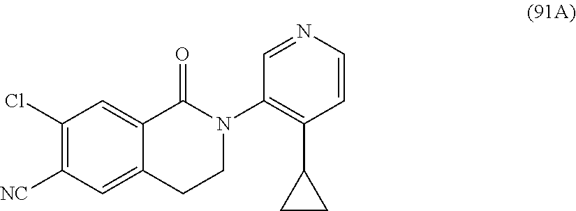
C1(Cl)=C([NC])C=C2C(=C1)C(=O)N(C1=C(C3CC3)C=CN=C1)CC2
